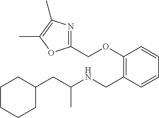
C1(OCC2=NC(C)=C(C)O2)=C(CNC(CC2CCCCC2)C)C=CC=C1
